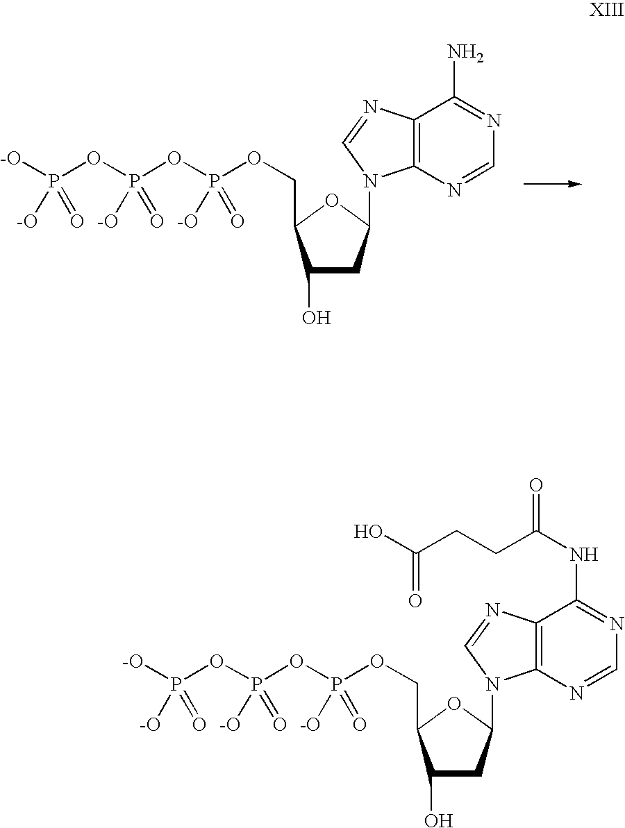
C1(O)CC(N2C3=C(C(N)=NC=N3)N=C2)OC1COP(OP(OP([-O])([-O])=O)([-O])=O)([-O])=O.C1(O)CC(N2C3=C(C(NC(CCC(O)=O)=O)=NC=N3)N=C2)OC1COP(OP(OP([-O])([-O])=O)([-O])=O)([-O])=O
